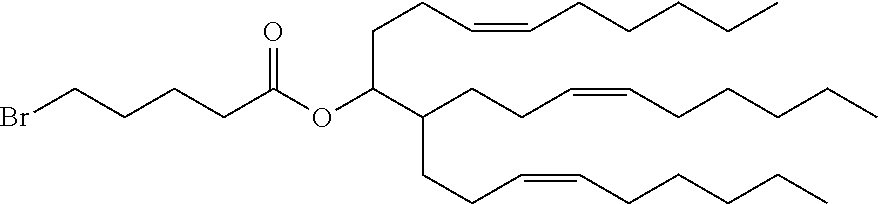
BrCCCCC(OC(CCC=CCCCCC)C(CCC=CCCCCC)CCC=CCCCCC)=O
